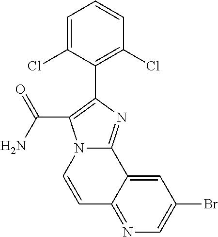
C1=CN2C(=NC(C3=C(Cl)C=CC=C3Cl)=C2C(N)=O)C2=CC(Br)=CN=C12
